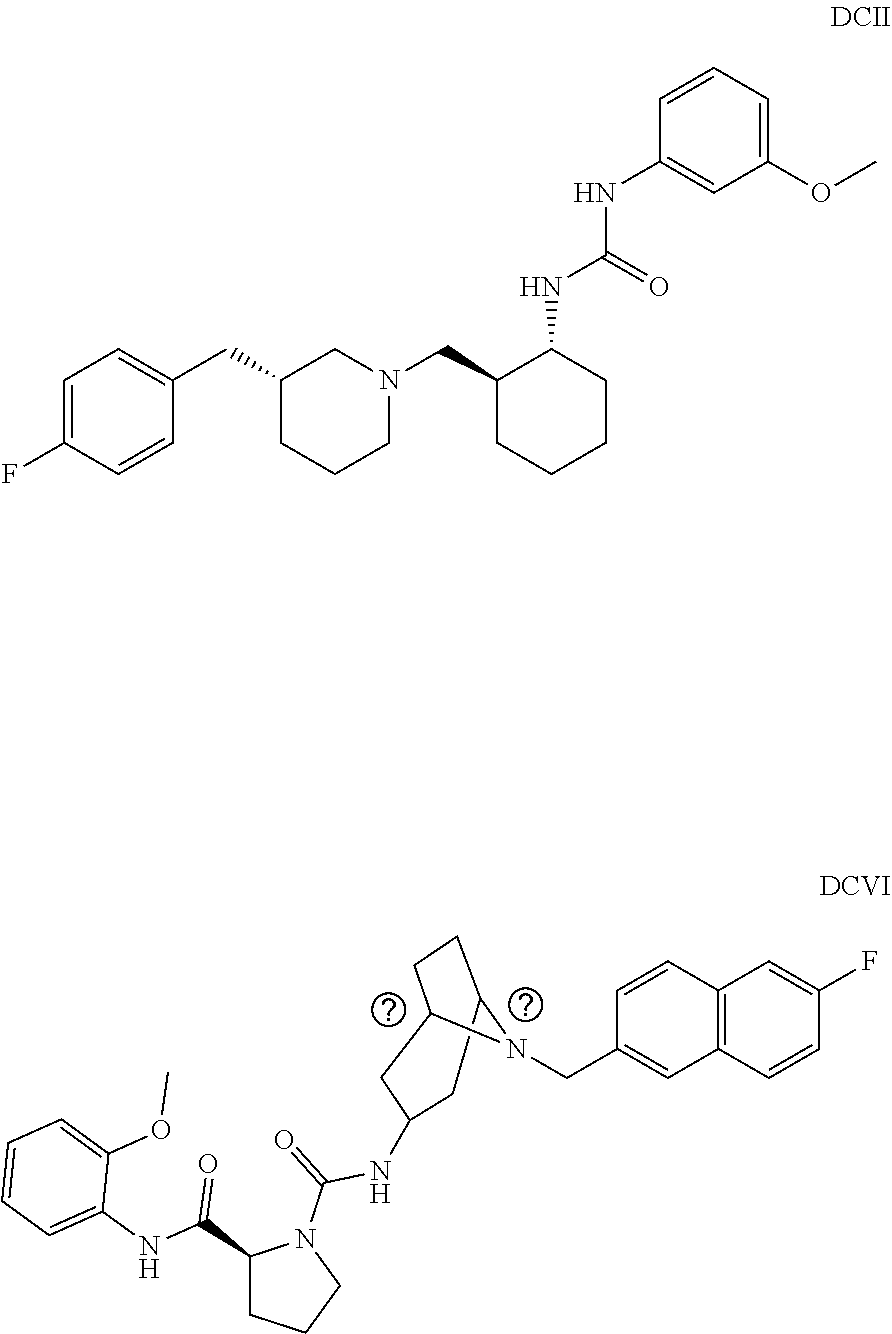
C12=C(C=CC(F)=C1)C=C(CN1C3CCC1CC(NC(=O)N1C(C(NC4=CC=CC=C4OC)=O)CCC1)C3)C=C2.C1(OC)=CC=CC(NC(NC2C(CN3CCCC(CC4=CC=C(F)C=C4)C3)CCCC2)=O)=C1
